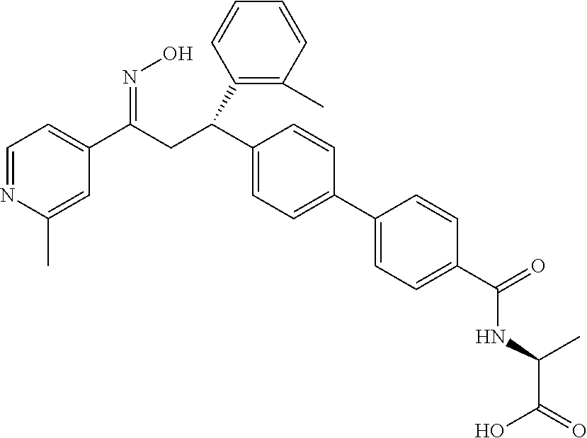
C1=NC(C)=CC(C(CC(C2=C(C)C=CC=C2)C2=CC=C(C3=CC=C(C(=O)NC(C(=O)O)C)C=C3)C=C2)=NO)=C1
